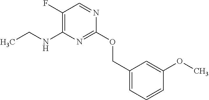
C1(OCC2=CC=CC(OC)=C2)=NC(NCC)=C(F)C=N1
